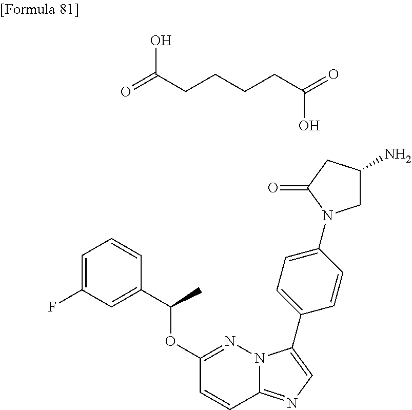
C1=C(F)C=C(C(OC2=NN3C(=NC=C3C3=CC=C(N4CC(N)CC4=O)C=C3)C=C2)C)C=C1.O=C(CCCCC(=O)O)O
